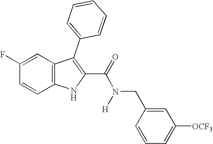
C1=C(F)C=CC2=C1C(C1=CC=CC=C1)=C(C(=O)N(CC1=CC([OCF3])=CC=C1)[H])N2
